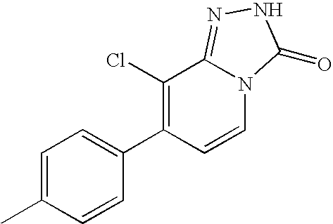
C1=C(C)C=CC(C2=C(Cl)C3=NNC(=O)N3C=C2)=C1
